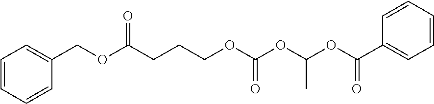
C1(COC(CCCOC(OC(OC(C2=CC=CC=C2)=O)C)=O)=O)=CC=CC=C1
